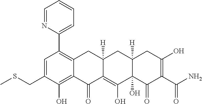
C1=C(CSC)C(O)=C2C(=C1C1=CC=CC=N1)CC1([H])C(=C(O)C3(O)C([H])(C1)CC(O)=C(C(N)=O)C3=O)C2=O
